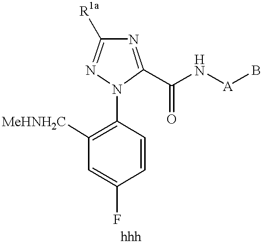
C1([MeHNH2C])=C(N2C(C(N[A]B)=O)=NC([R1a])=N2)C=CC(F)=C1
